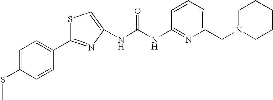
C1=CC=C(CN2CCCCC2)N=C1NC(NC1=CSC(C2=CC=C(SC)C=C2)=N1)=O
